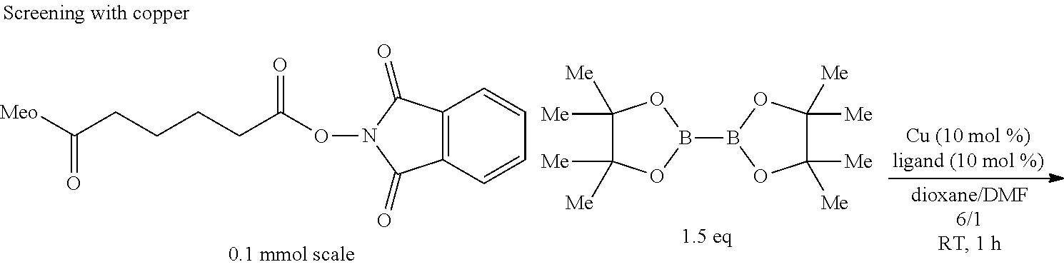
C(CCCCC(ON1C(=O)C2=C(C=CC=C2)C1=O)=O)([Meo])=O.C1([Me])([Me])C([Me])([Me])OB(B2OC([Me])([Me])C([Me])([Me])O2)O1
